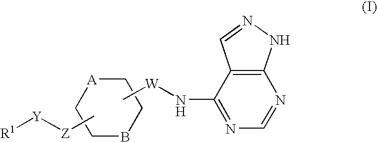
C12=C(C(N[W]C)=NC=N1)C=NN2.[A]1CCBCC1.C[Z][Y][R1]
